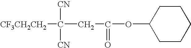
[CF3CH2CH2]C([CN])([CN])CC(=O)OC1CCCCC1
